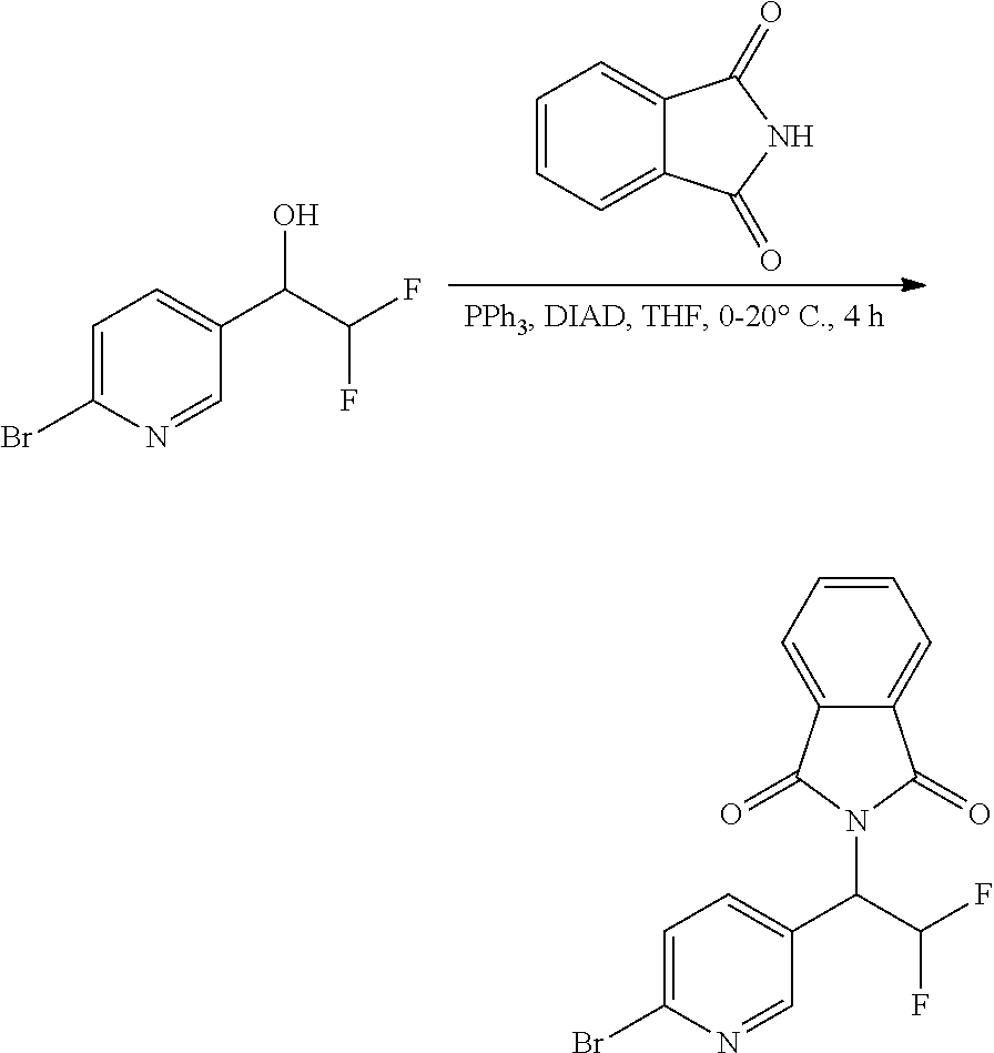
C1=C(Br)N=CC(C(C(F)F)O)=C1.C1=CC=C2C(=C1)C(=O)NC2=O.C1=C(Br)N=CC(C(C(F)F)N2C(=O)C3=CC=CC=C3C2=O)=C1
